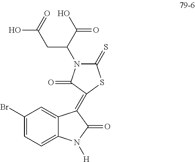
C1(=S)N(C(C(O)=O)CC(O)=O)C(=O)C(=C2C3=CC(Br)=CC=C3N([H])C2=O)S1
